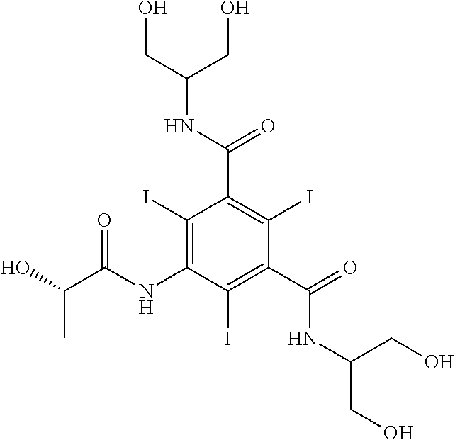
CC(O)C(NC1=C(I)C(C(NC(CO)CO)=O)=C(I)C(C(=O)NC(CO)CO)=C1I)=O
